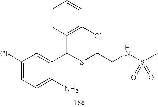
C1=C(N)C(C(SCCNS(=O)(C)=O)C2=C(Cl)C=CC=C2)=CC(Cl)=C1
